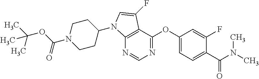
N1=CN=C(OC2=CC=C(C(=O)N(C)C)C(F)=C2)C2=C1N(C1CCN(C(OC(C)(C)C)=O)CC1)C=C2F
